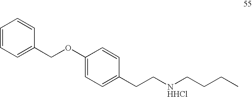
C1=CC=C(COC2=CC=C(CC[NHHCl]CCCC)C=C2)C=C1
